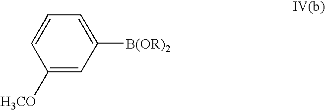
C1=C([H3CO])C=CC=C1[B(OR)2]
